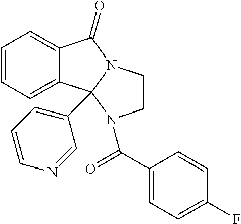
C1=CC=C2C(=C1)C1(C3=CC=CN=C3)N(C2=O)CCN1C(=O)C1=CC=C(F)C=C1
